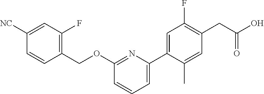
C1(OCC2=C(F)C=C([NC])C=C2)=NC(C2=CC(F)=C(CC(O)=O)C=C2C)=CC=C1
